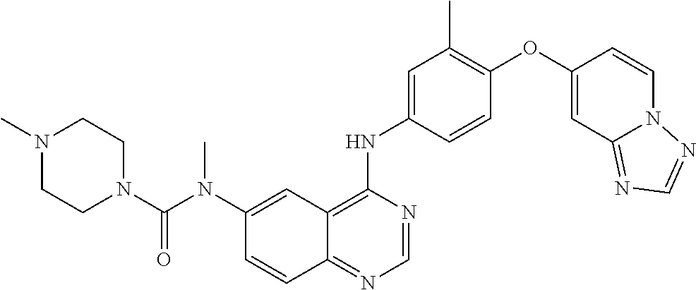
C1=NC(NC2=CC(C)=C(OC3=CC4=NC=NN4C=C3)C=C2)=C2C(=N1)C=CC(N(C(N1CCN(C)CC1)=O)C)=C2
